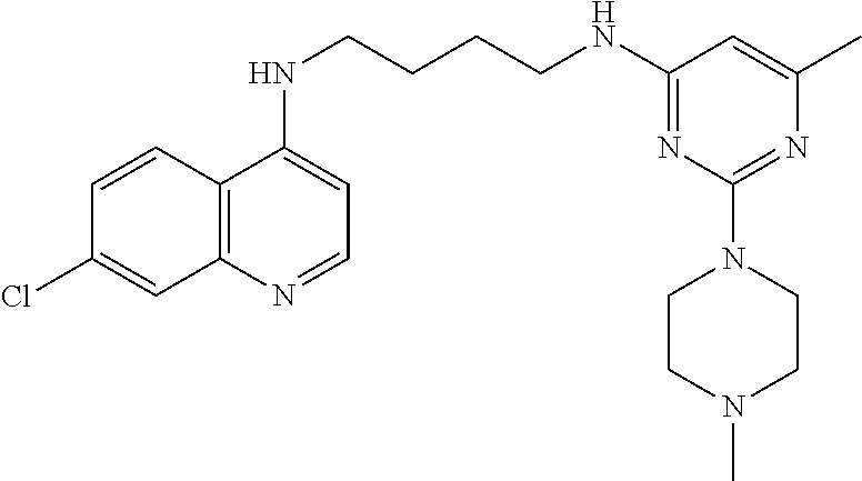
C1=CC2=C(C=C1Cl)N=CC=C2NCCCCNC1=NC(N2CCN(C)CC2)=NC(C)=C1
